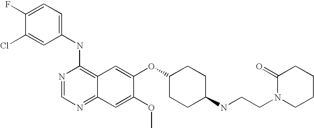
C1=C(Cl)C(F)=CC=C1NC1=C2C(=NC=N1)C=C(OC)C(OC1CCC(NCCN3CCCCC3=O)CC1)=C2
